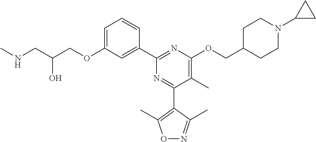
C1=C(OCC(CNC)O)C=C(C2=NC(OCC3CCN(C4CC4)CC3)=C(C)C(C3=C(C)ON=C3C)=N2)C=C1
